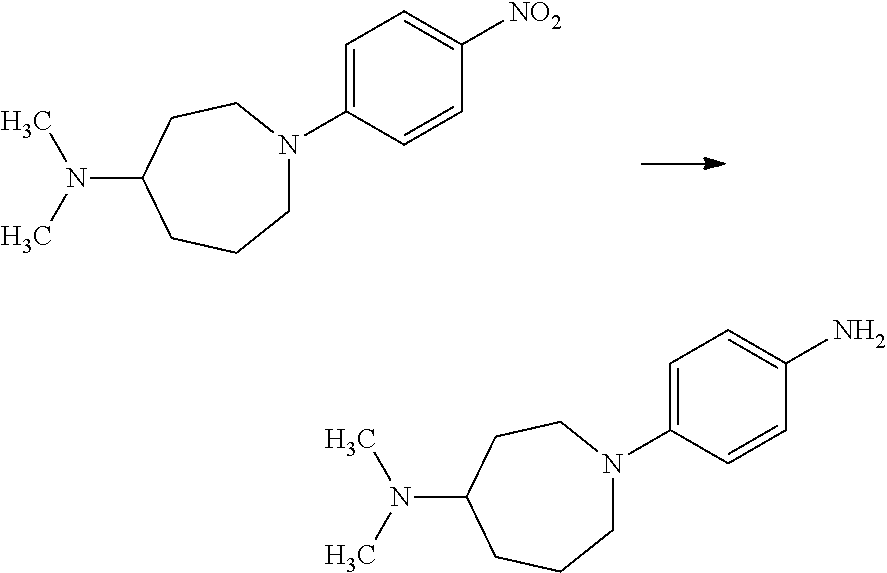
C1N(C2=CC=C([NO2])C=C2)CCC(N(C)C)CC1.C1N(C2=CC=C(N)C=C2)CCC(N(C)C)CC1
